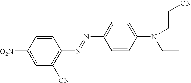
C1=CC([O2N])=CC([CN])=C1N=NC1=CC=C(N(CC)CC[CN])C=C1
